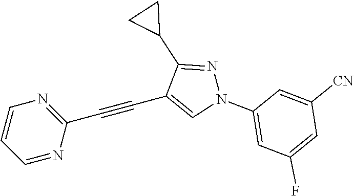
C1=NC(C#CC2=CN(C3=CC(F)=CC([CN])=C3)N=C2C2CC2)=NC=C1
